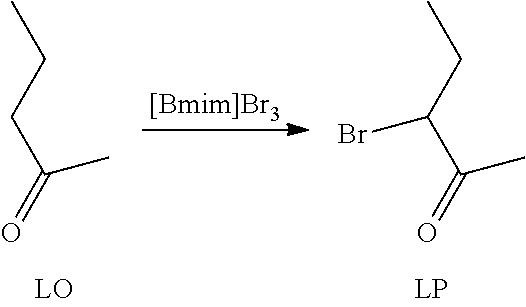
C(C)(CCC)=O.C(C)(C(CC)Br)=O
